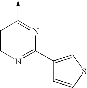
C1=CN=C(C2=CSC=C2)N=C1->C
